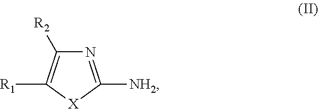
N1=C([NH2])[X]C([R1])=C1[R2]
